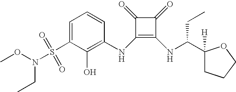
C1=C(S(N(OC)CC)(=O)=O)C(O)=C(NC2=C(NC(CC)C3([H])CCCO3)C(=O)C2=O)C=C1
